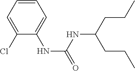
C1=C(Cl)C(NC(=O)NC(CCC)CCC)=CC=C1
